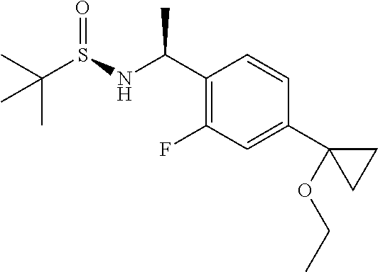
C1(C(NS(C(C)(C)C)=O)C)=C(F)C=C(C2(OCC)CC2)C=C1
